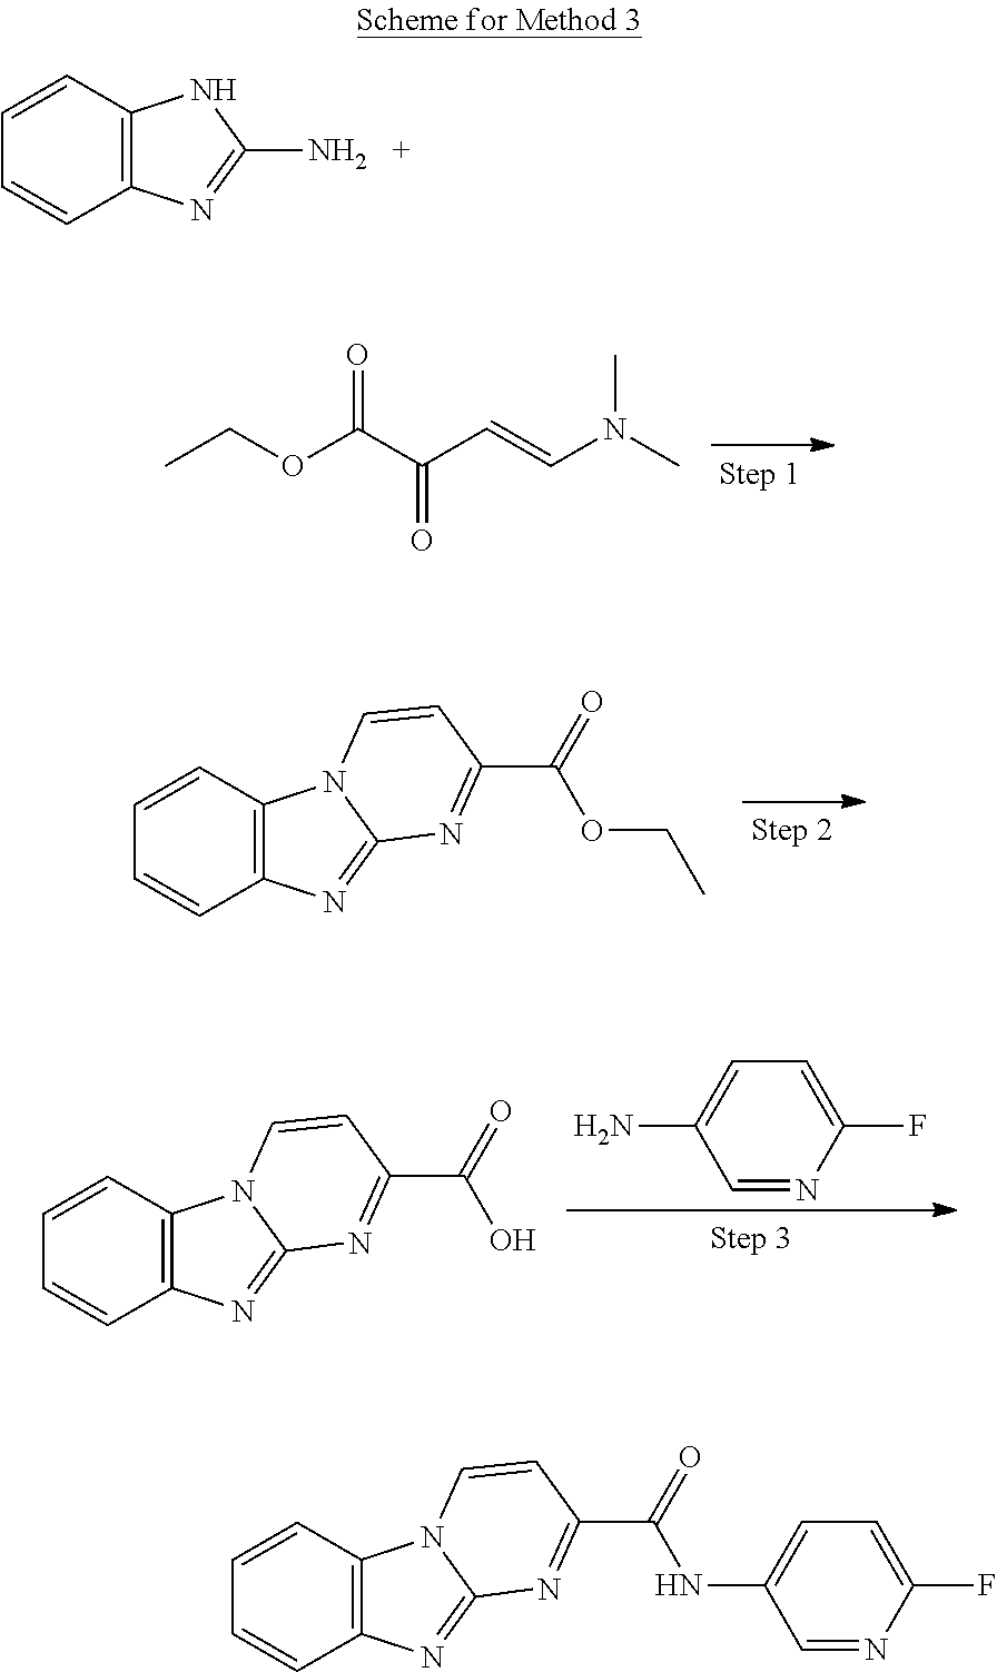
CCOC(C(C=CN(C)C)=O)=O.C12=C(C=CC=C1)N1C(=N2)N=C(C(OCC)=O)C=C1.C12=C(C=CC=C1)N1C(=N2)N=C(C(O)=O)C=C1.C1=NC(F)=CC=C1N.C12=C(C=CC=C1)NC(N)=N2.C12=C(C=CC=C1)N1C(=N2)N=C(C(NC2=CC=C(F)N=C2)=O)C=C1
